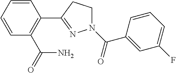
C1=CC=CC(C(=O)N)=C1C1=NN(C(=O)C2=CC(F)=CC=C2)CC1
